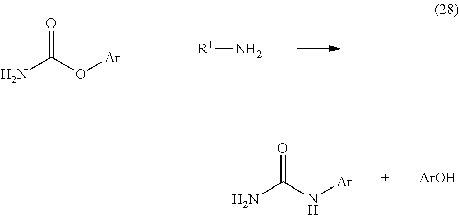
NC(O[Ar])=O.[R1]N.NC(N[Ar])=O.[ArOH]
